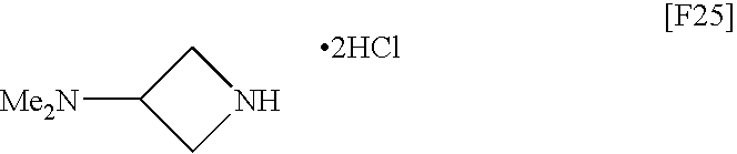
[2HCl].C1C([Me2N])CN1
